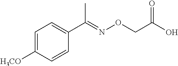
C1=C([H3CO])C=CC(C(=NOCC(O)=O)C)=C1
